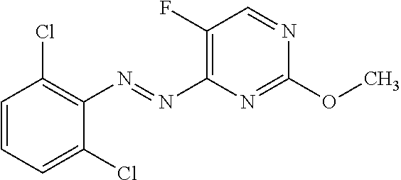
O(C1=NC(N=NC2=C(Cl)C=CC=C2Cl)=C(F)C=N1)C
